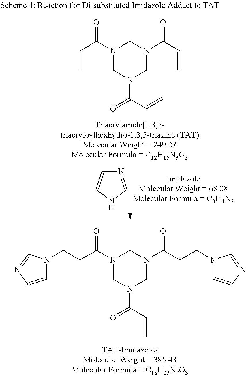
N1(C(=O)C=C)CN(C(=O)C=C)CN(C(=O)C=C)C1.N1=CNC=C1.N1(C(=O)CCN2C=CN=C2)CN(C(=O)C=C)CN(C(=O)CCN2C=CN=C2)C1
